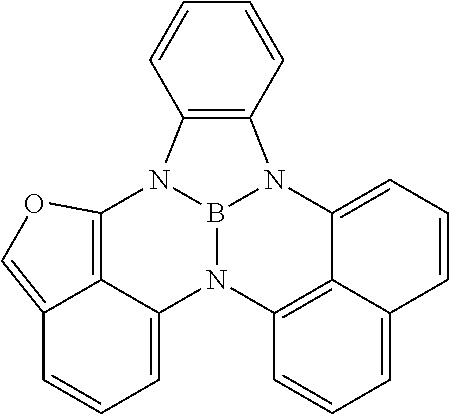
B12N3C4=CC=CC5=COC(=C54)N1C1=C(C=CC=C1)N2C1=CC=CC2=CC=CC3=C12
